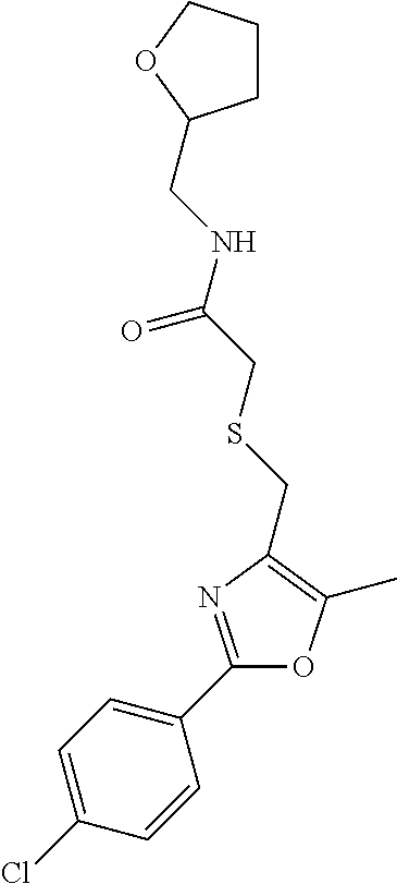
C1=C(Cl)C=CC(C2=NC(CSCC(NCC3CCCO3)=O)=C(C)O2)=C1
